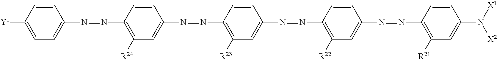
[Y1]C1=CC=C(N=NC2=C([R24])C=C(N=NC3=C([R23])C=C(N=NC4=C([R22])C=C(N=NC5=C([R21])C=C(N([X1])[X2])C=C5)C=C4)C=C3)C=C2)C=C1
